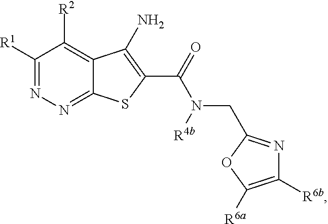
C1([R1])=NN=C2C(=C1[R2])C(N)=C(C(=O)N(CC1=NC([R6b])=C([R6a])O1)[R4b])S2
